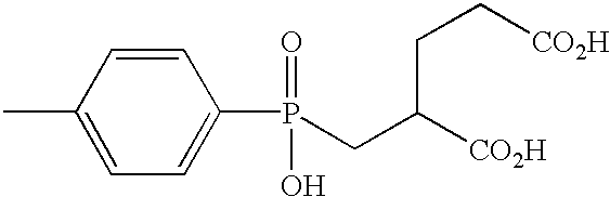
C1(P(=O)(O)CC([CO2H])CC[CO2H])=CC=C(C)C=C1
